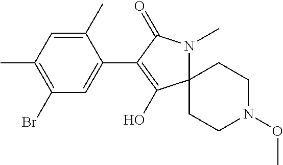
C12(CCN(OC)CC1)N(C)C(=O)C(C1=CC(Br)=C(C)C=C1C)=C2O
